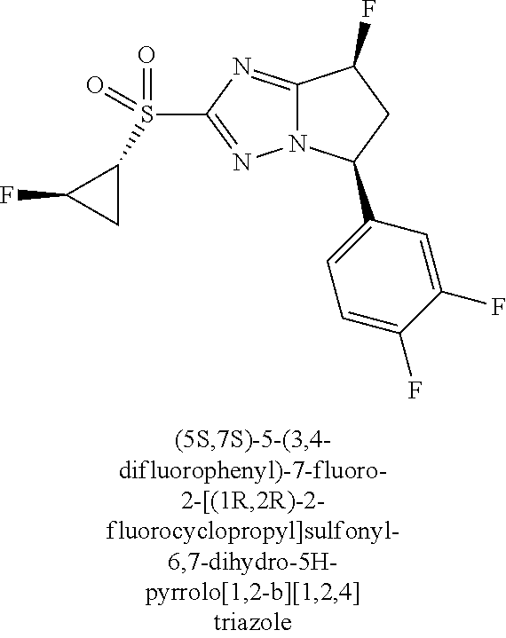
C12=NC(S(C3C(F)C3)(=O)=O)=NN1C(C1=CC=C(F)C(F)=C1)CC2F
